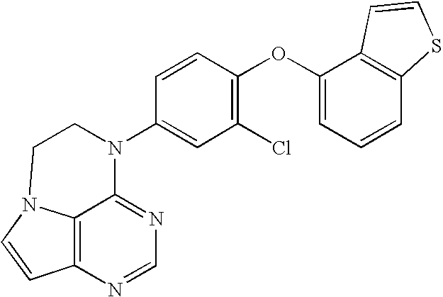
C12=C3N=CN=C1N(C1=CC(Cl)=C(OC4=CC=CC5=C4C=CS5)C=C1)CCN2C=C3
